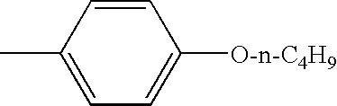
CC1=CC=C([O-n-C4H9])C=C1
